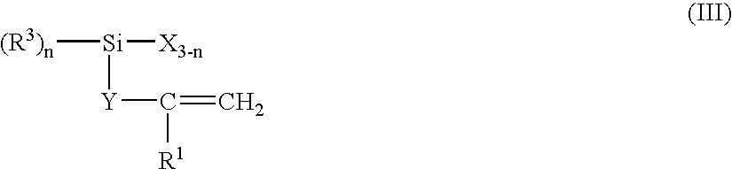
[(R3)n][Si]([X3-n])[Y]C([R1])=C
